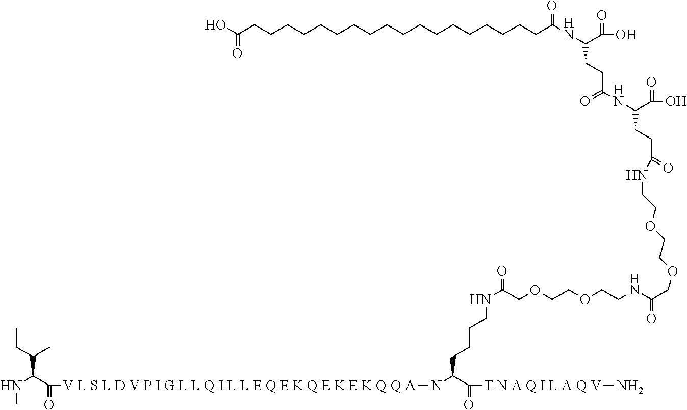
C(C(=O)[V L S L D V P I G L L Q I L L E Q E K Q E K E K Q Q A]NC(C(=O)[T N A Q I L A Q V]N)CCCCNC(=O)COCCOCCNC(COCCOCCNC(CCC(C(O)=O)NC(=O)CCC(C(O)=O)NC(CCCCCCCCCCCCCCCCCCC(O)=O)=O)=O)=O)(C(C)CC)NC
